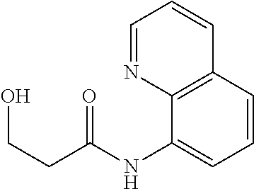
C1=CC2=C(C(NC(CCO)=O)=C1)N=CC=C2
